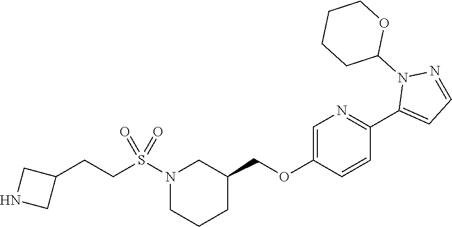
C1=C(OCC2CCCN(S(CCC3CNC3)(=O)=O)C2)C=CC(C2=CC=NN2C2OCCCC2)=N1
